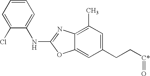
C1(Cl)=CC=CC=C1NC1=NC2=C(C)C=C(CC[C*]=O)C=C2O1
